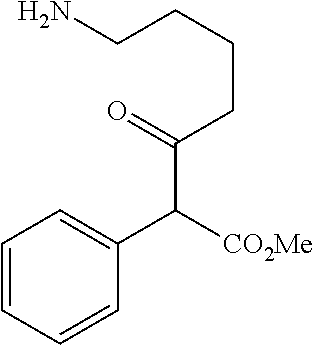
C(CCCC(=O)C([CO2Me])C1=CC=CC=C1)N
